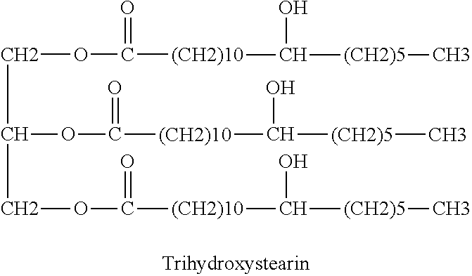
C(C(COC(=O)[(CH2)10]C([(CH2)5]C)O)OC(=O)[(CH2)10]C(O)[(CH2)5]C)OC(=O)[(CH2)10]C([(CH2)5]C)O
